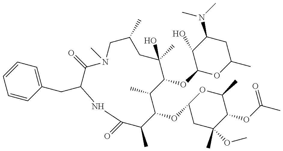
C1=CC(CC2NC(=O)C(C)C(OC3CC(C)(OC)C(OC(C)=O)C(C)O3)C(C)C(OC3OC(C)CC(N(C)C)C3O)C(C)(O)CC(C)CN(C)C2=O)=CC=C1
